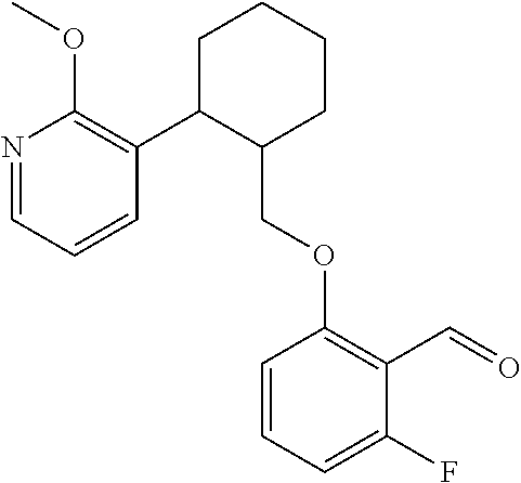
C1C(C2=C(OC)N=CC=C2)C(COC2=C(C=O)C(F)=CC=C2)CCC1
